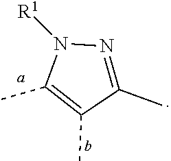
N1([R1])C(C)=C(C)C(C)=N1
